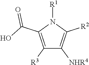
C1([R3])=C(C(O)=O)N([R1])C([R2])=C1[NHR4]
